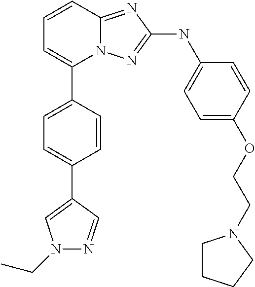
C1=CC2=NC(NC3=CC=C(OCCN4CCCC4)C=C3)=NN2C(C2=CC=C(C3=CN(CC)N=C3)C=C2)=C1
